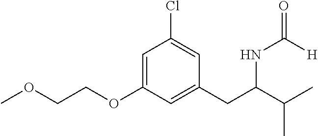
C(COC1=CC(Cl)=CC(CC(C(C)C)NC(=O)[H])=C1)OC
